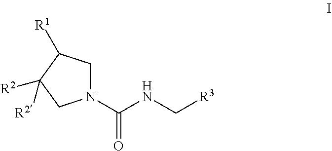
C1N(C(NC[R3])=O)CC([R2])([R2])C1[R1]
